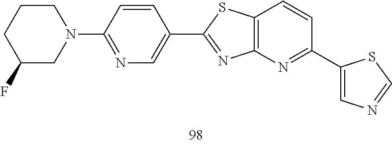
N1(C2=NC=C(C3=NC4=C(C=CC(C5=CN=CS5)=N4)S3)C=C2)CCCC(F)C1
